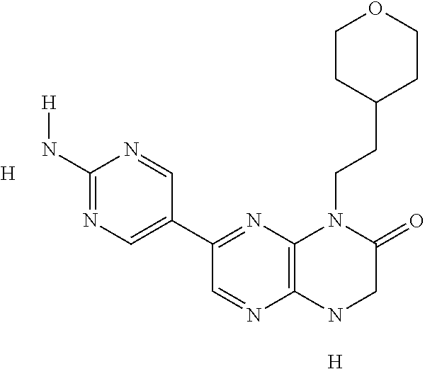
C1=NC2=C(N=C1C1=CN=C(N[H])N=C1)N(CCC1CCOCC1)C(=O)CN2.[H].[H]
